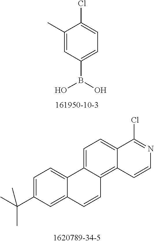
C1=C(C)C(Cl)=CC=C1B(O)O.C1=C(C(C)(C)C)C=C2C(=C1)C1=CC=C3C(=C1C=C2)C=CN=C3Cl
